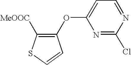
C1=C(OC2=C([MeOOC])SC=C2)N=C(Cl)N=C1
